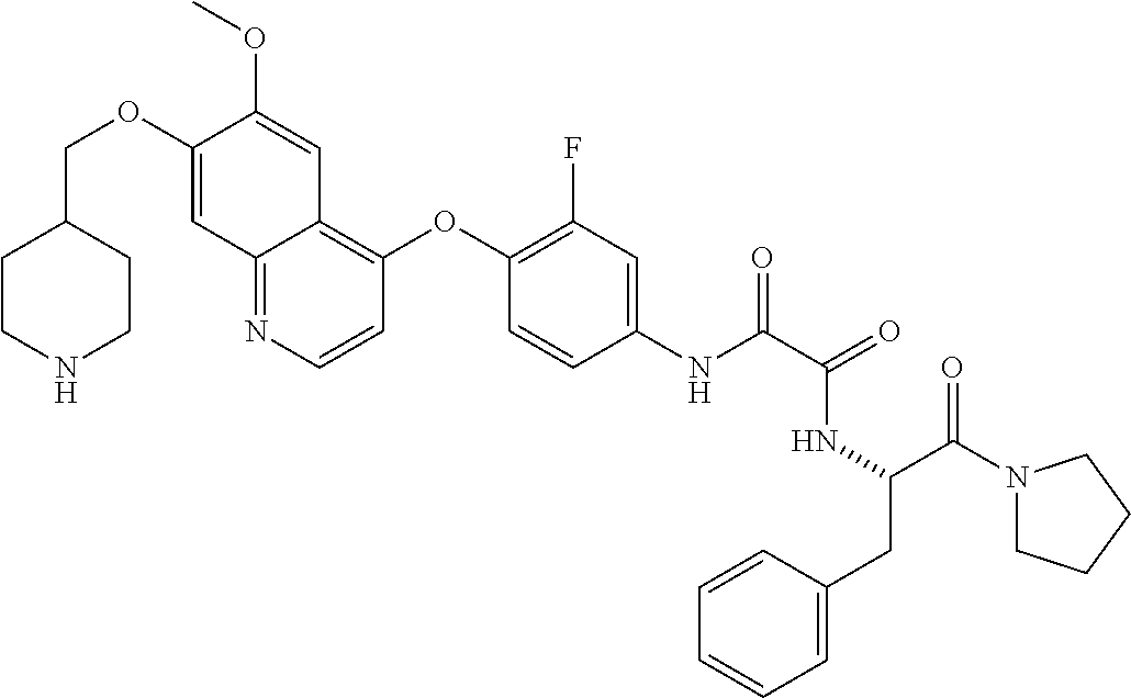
C1(COC2=CC3=NC=CC(OC4=C(F)C=C(NC(=O)C(NC(CC5=CC=CC=C5)C(N5CCCC5)=O)=O)C=C4)=C3C=C2OC)CCNCC1
